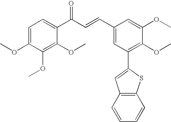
C1=C(OC)C(OC)=C(OC)C(C(C=CC2=CC(C3=CC4=C(S3)C=CC=C4)=C(OC)C(OC)=C2)=O)=C1
